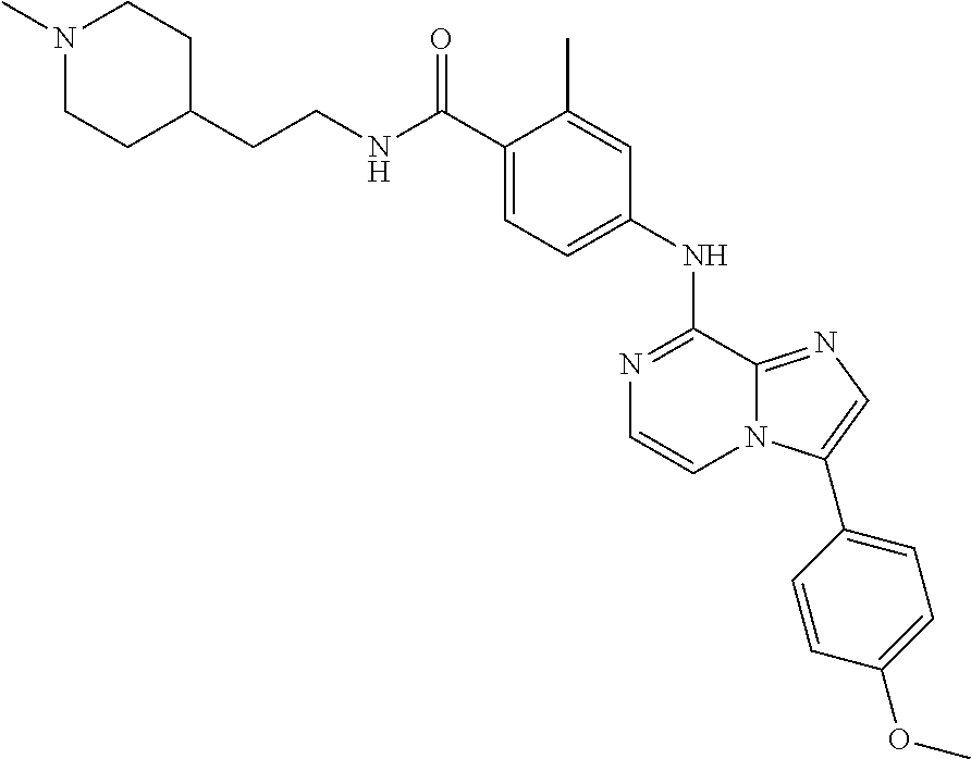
C1(C(NCCC2CCN(C)CC2)=O)=CC=C(NC2=NC=CN3C2=NC=C3C2=CC=C(OC)C=C2)C=C1C
